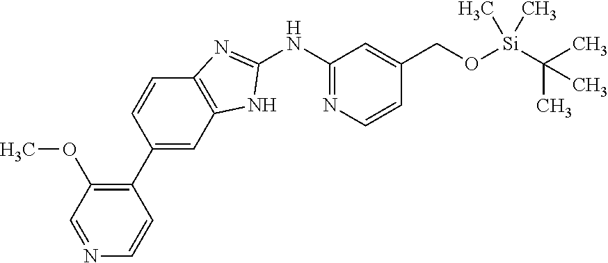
C1(NC2=NC=CC(CO[Si](C(C)(C)C)(C)C)=C2)=NC2=C(N1)C=C(C1=C(OC)C=NC=C1)C=C2
